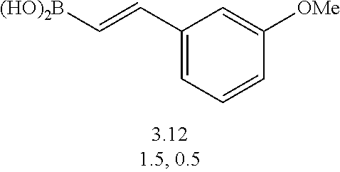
C1(C=C[(HO)2B])=CC=CC([OMe])=C1
